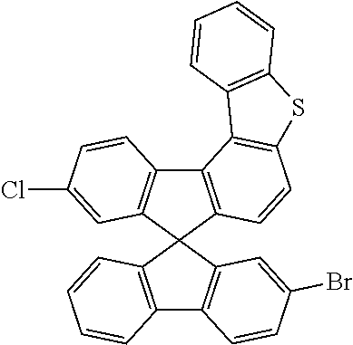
C12=C(C3(C4=C1C=CC(Br)=C4)C1=C(C4=C3C=C(Cl)C=C4)C3=C(C=C1)SC1=C3C=CC=C1)C=CC=C2
